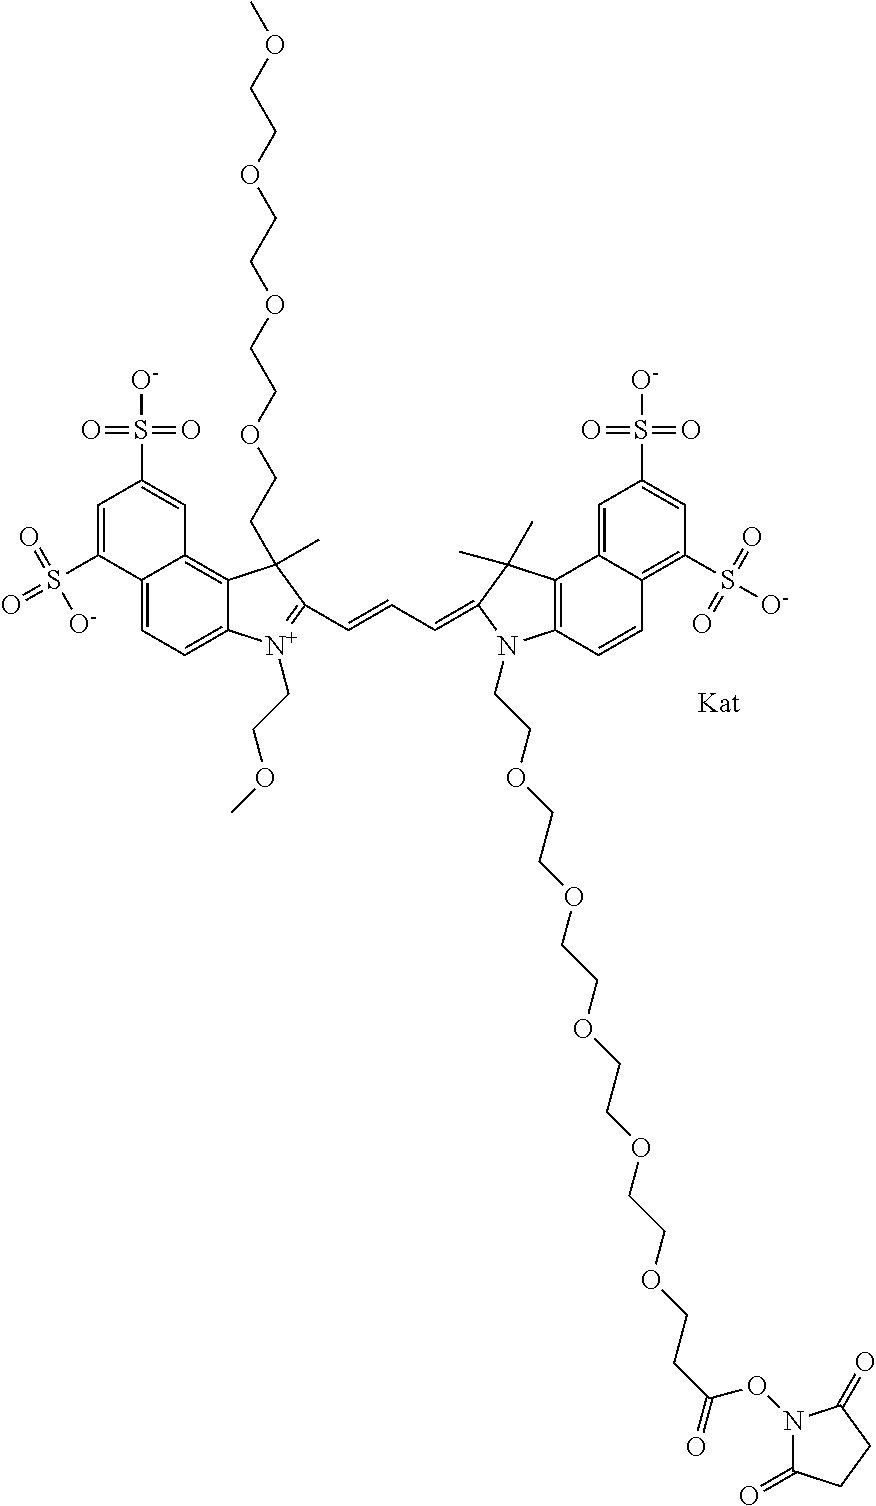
C1=C(S(=O)(=O)[O-])C2=CC=C3C(=C2C=C1S([O-])(=O)=O)C(CCOCCOCCOCCOC)(C)C(C=CC=C1C(C)(C)C2=C(N1CCOCCOCCOCCOCCOCCC(ON1C(=O)CCC1=O)=O)C=CC1=C(S([O-])(=O)=O)C=C(S([O-])(=O)=O)C=C21)=[N+]3CCOC
